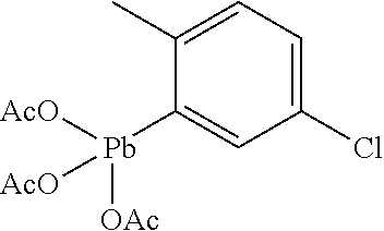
C1(C)=CC=C(Cl)C=C1[Pb]([AcO])([AcO])[OAc]
